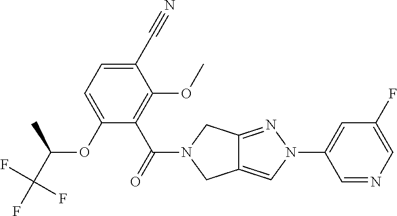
O(C1=CC=C(C#N)C(OC)=C1C(=O)N1CC2=CN(C3=CC(F)=CN=C3)N=C2C1)C(C(F)(F)F)C
